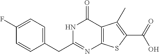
N1C(CC2=CC=C(F)C=C2)=NC2=C(C1=O)C(C)=C(C(=O)O)S2
